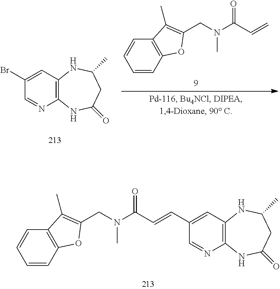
C1(Br)=CC2=C(N=C1)NC(=O)CC(C)N2.C1=CC2=C(C=C1)C(C)=C(CN(C(C=C)=O)C)O2.C1=CC2=C(C=C1)C(C)=C(CN(C(C=CC1=CC3=C(N=C1)NC(=O)CC(C)N3)=O)C)O2
